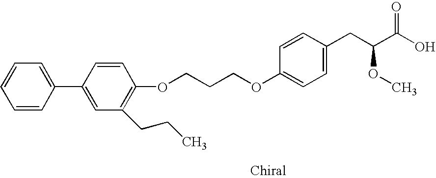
O(C1=CC=C(CC(C(O)=O)OC)C=C1)CCCOC1=C(CCC)C=C(C2=CC=CC=C2)C=C1
